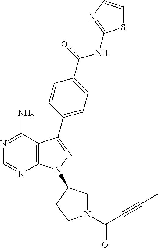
C1=NC2=C(C(N)=N1)C(C1=CC=C(C(=O)NC3=NC=CS3)C=C1)=NN2C1CN(C(C#CC)=O)CC1
